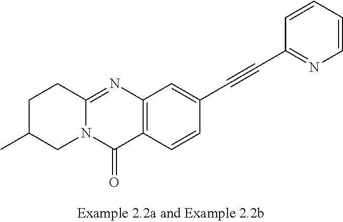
C12=NC3=C(C(=O)N1CC(C)CC2)C=CC(C#CC1=NC=CC=C1)=C3
